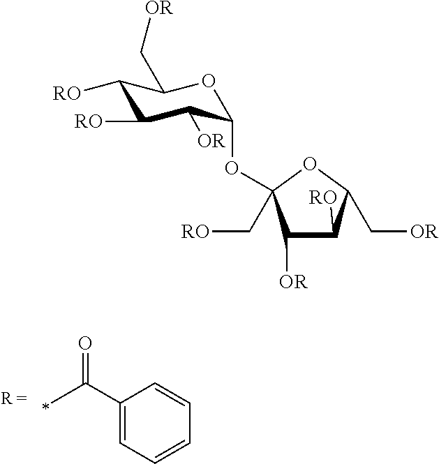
CC(C1=CC=CC=C1)=O.C1([RO])C([RO])C([OR])C(OC2(C[RO])C([OR])C([RO])C(C[OR])O2)OC1C[OR]
